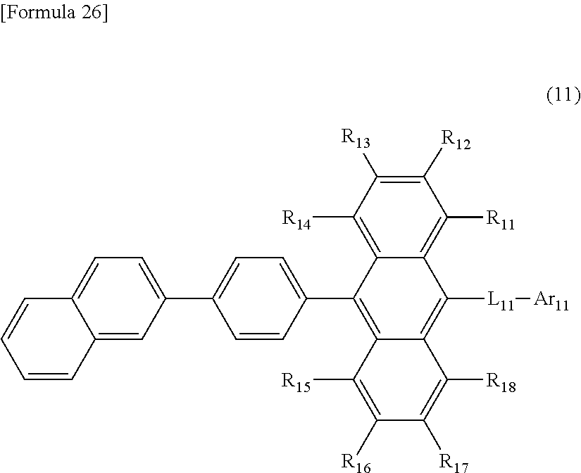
C1([R15])=C([R16])C([R17])=C([R18])C2=C([L11][Ar11])C3=C([R11])C([R12])=C([R13])C([R14])=C3C(C3=CC=C(C4=CC=C5C(=C4)C=CC=C5)C=C3)=C12
